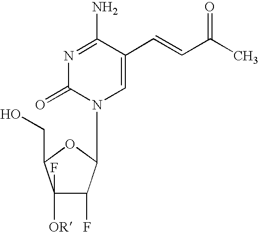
N1=C(N)C(C=CC(C)=O)=CN(C2C(F)C(F)([OR])C(CO)O2)C1=O
